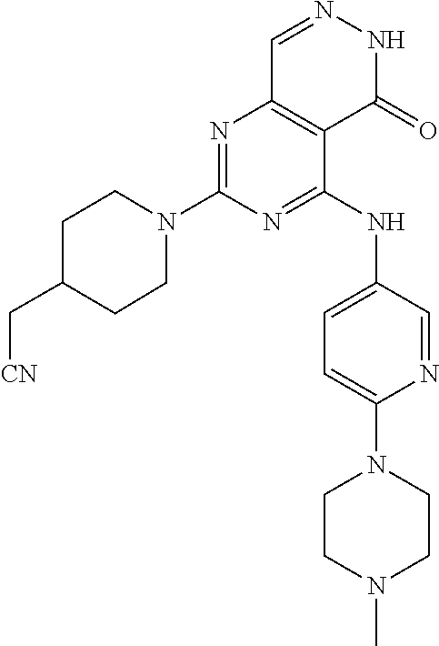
N1=C(N2CCC(C[CN])CC2)N=C(NC2=CC=C(N3CCN(C)CC3)N=C2)C2=C1C=NNC2=O
